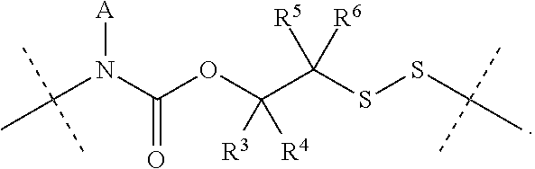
C(SSC(C)(C)C)(C(OC(N(C(C)(C)C)[A])=O)([R3])[R4])([R5])[R6]
